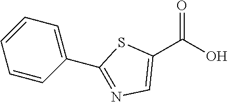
C1(C(O)=O)=CN=C(C2=CC=CC=C2)S1
